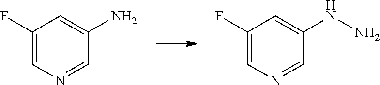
C1(F)=CN=CC(N)=C1.C1(F)=CN=CC(NN)=C1
